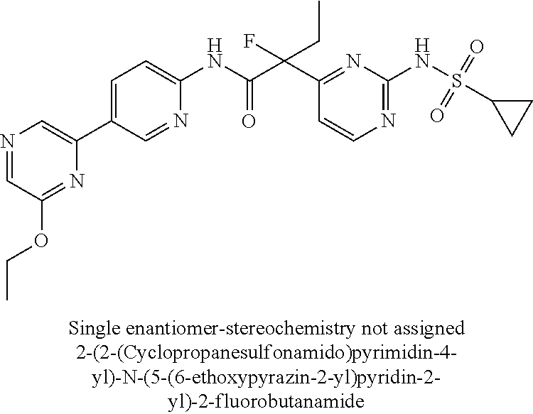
C1(NC(=O)C(C2=NC(NS(C3CC3)(=O)=O)=NC=C2)(F)CC)=CC=C(C2=CN=CC(OCC)=N2)C=N1
